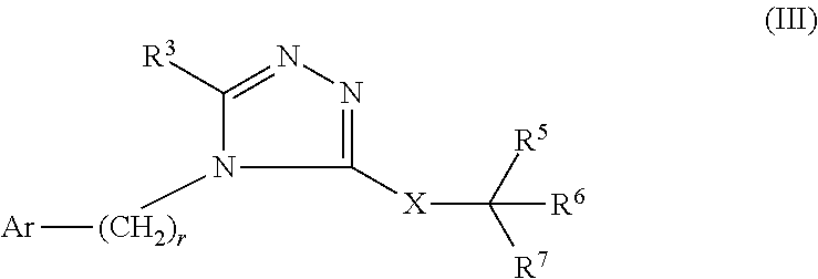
[X](C([R7])([R5])[R6])C1=NN=C([R3])N1[(CH2)r][Ar]
